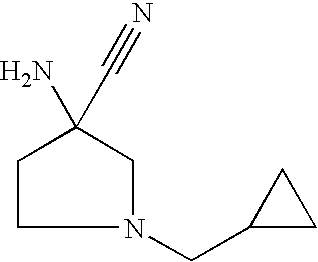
C1CN(CC2CC2)CC1(N)C#N
